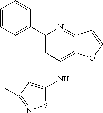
C1(C2=CC(NC3=CC(C)=NS3)=C3C(=N2)C=CO3)=CC=CC=C1
